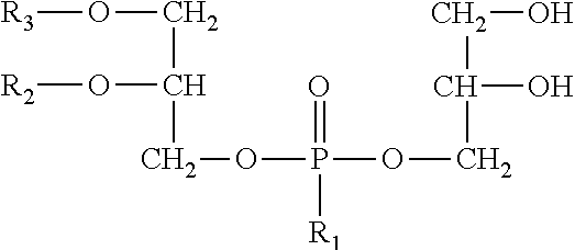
[R3]OCC(COP(=O)(OCC(O)CO)[R1])O[R2]
